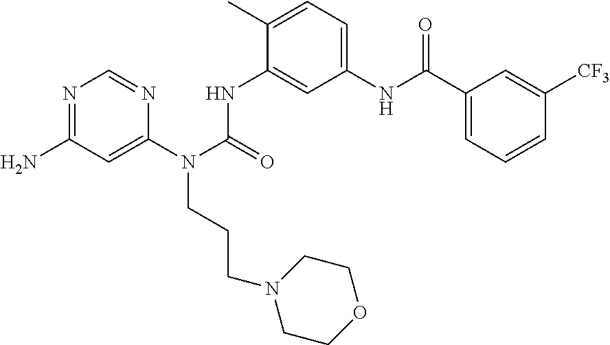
NC1=NC=NC(N(C(=O)NC2=CC(NC(C3=CC=CC([CF3])=C3)=O)=CC=C2C)CCCN2CCOCC2)=C1
